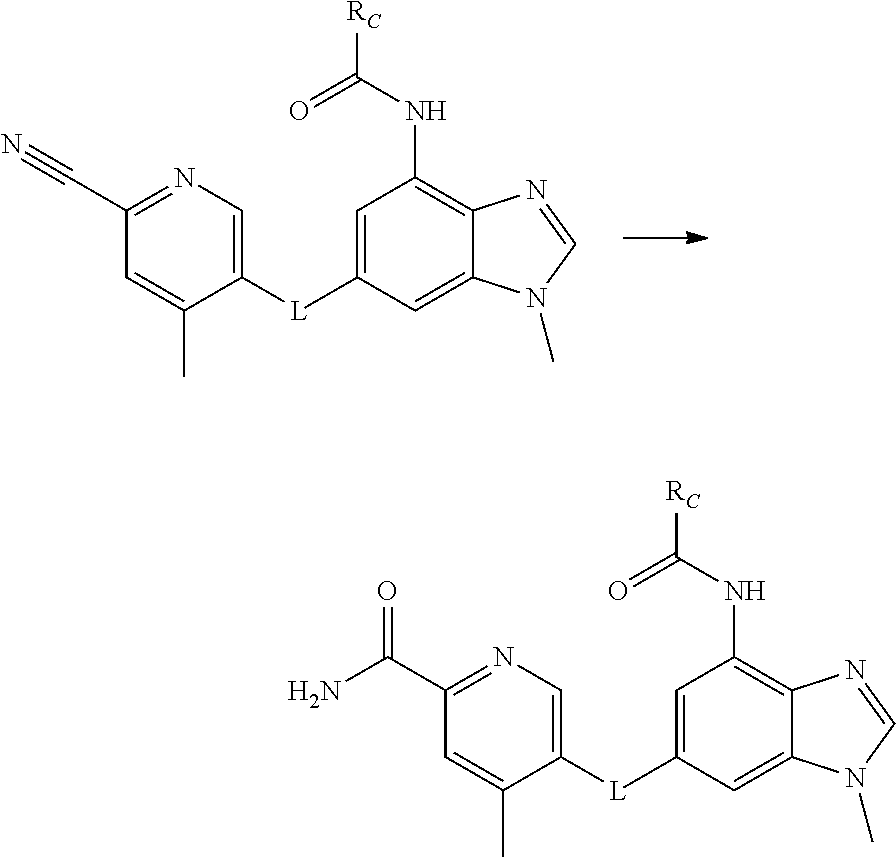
C1=C([L]C2=CN=C(C#N)C=C2C)C=C2C(=C1NC(=O)[RC])N=CN2C.C1=C([L]C2=CN=C(C(N)=O)C=C2C)C=C2C(=C1NC(=O)[RC])N=CN2C
